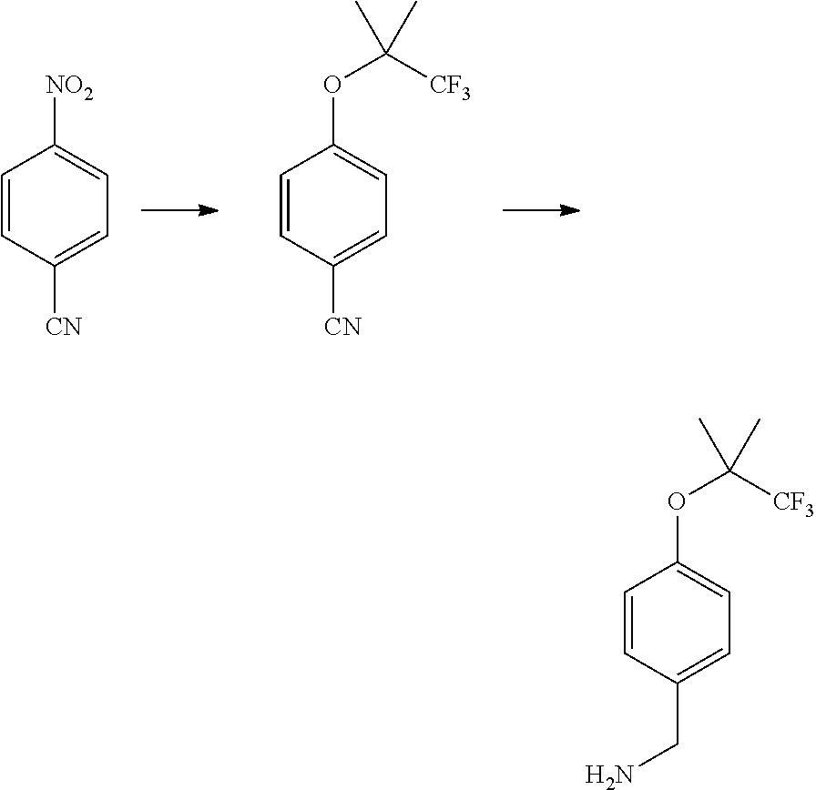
C1=CC([CN])=CC=C1[NO2].C1=CC([CN])=CC=C1OC([CF3])(C)C.C1=CC(CN)=CC=C1OC([CF3])(C)C
